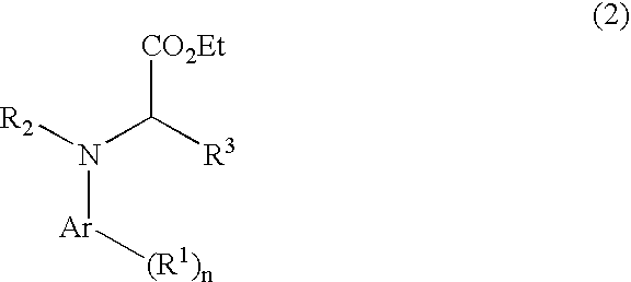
[CO2Et]C(N([Ar][(R1)n])[R2])[R3]
